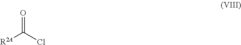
O=C(Cl)[R2A]
